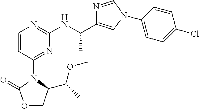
N1=CN(C2=CC=C(Cl)C=C2)C=C1C(NC1=NC=CC(N2C(C(C)OC)COC2=O)=N1)C
